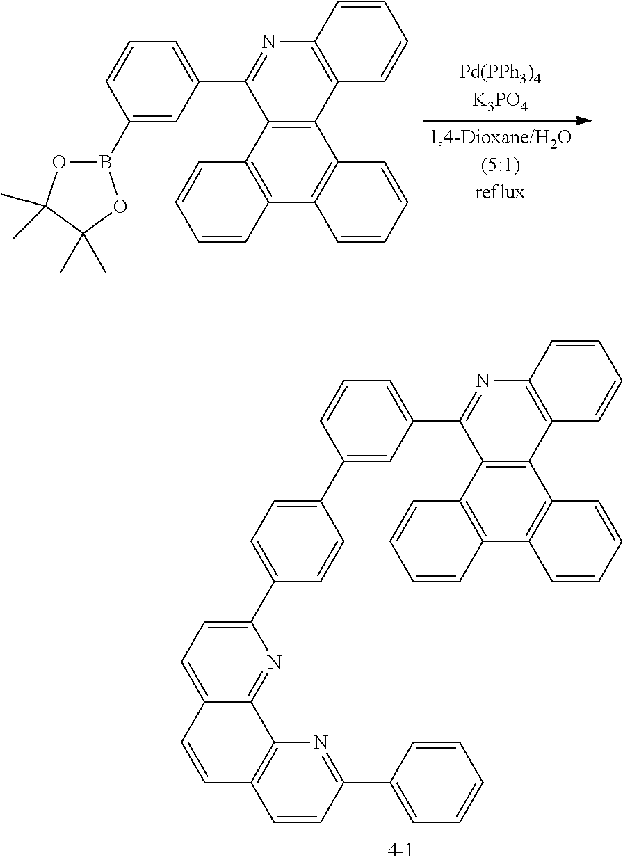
C12=C(C3=C(C4=C1C=CC=C4)C=CC=C3)C(C1=CC=CC(B3OC(C)(C)C(C)(C)O3)=C1)=NC1=C2C=CC=C1.C12=C(C3=C(C4=C1C=CC=C4)C=CC=C3)C(C1=CC=CC(C3=CC=C(C4=CC=C5C(=N4)C4=C(C=C5)C=CC(C5=CC=CC=C5)=N4)C=C3)=C1)=NC1=C2C=CC=C1
